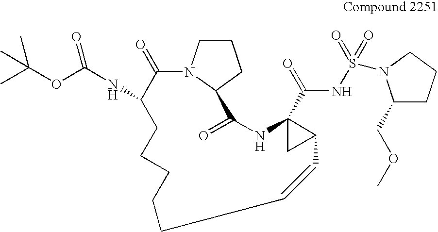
CC(C)(OC(NC1CCCCCC=CC2C(C(NS(=O)(=O)N3C(COC)CCC3)=O)(NC(=O)C3N(CCC3)C1=O)C2)=O)C
